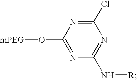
C1(O[mPEG])=NC(N[R])=NC(Cl)=N1
